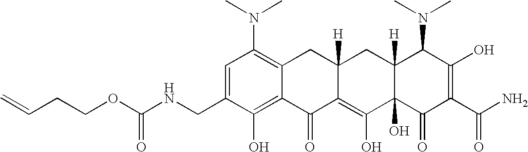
C1=C(CNC(OCCC=C)=O)C(O)=C2C(=C1N(C)C)CC1([H])C(=C(O)C3(O)C([H])(C1)C(N(C)C)C(O)=C(C(N)=O)C3=O)C2=O
